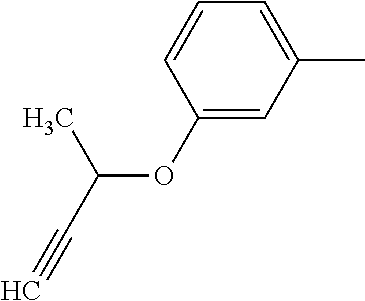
C1(OC(C#C)C)=CC(C)=CC=C1
